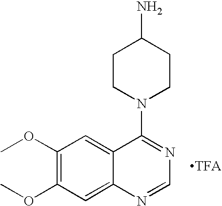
C1(OC)=C(OC)C=C2C(=C1)C(N1CCC(N)CC1)=NC=N2
